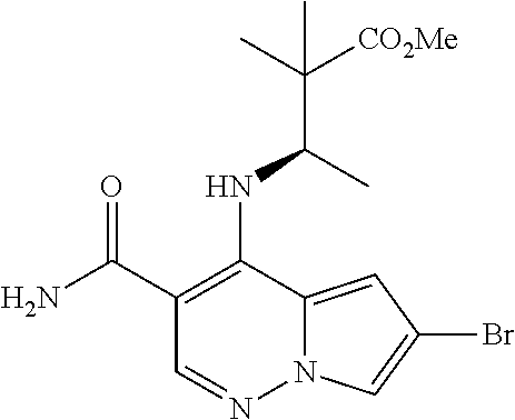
C1(C(N)=O)=C(NC(C(C)([CO2Me])C)C)C2=CC(Br)=CN2N=C1
